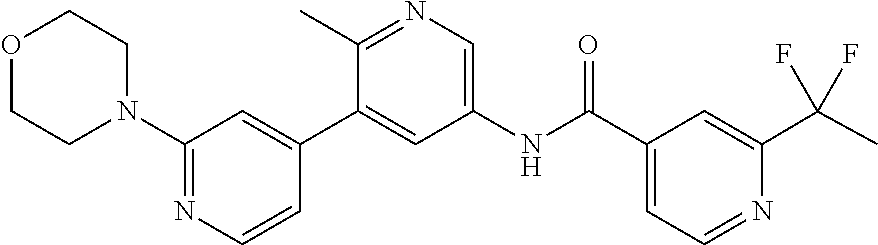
O1CCN(C2=NC=CC(C3=CC(NC(C4=CC=NC(C(C)(F)F)=C4)=O)=CN=C3C)=C2)CC1
